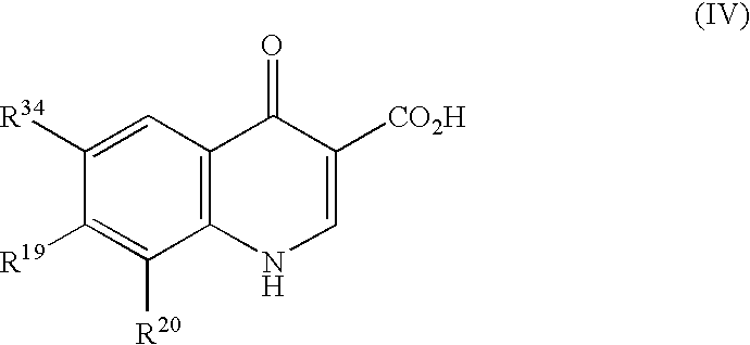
C1([R34])=CC2=C(C([R20])=C1[R19])NC=C([CO2H])C2=O
